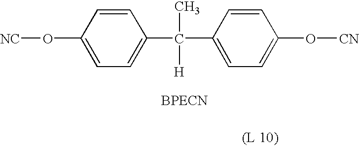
C1=CC(O[NC])=CC=C1C(C)([H])C1=CC=C(O[CN])C=C1
